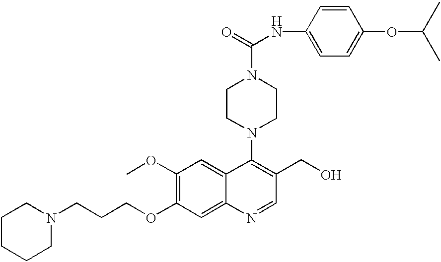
N1(CCCOC2=C(OC)C=C3C(=C2)N=CC(CO)=C3N2CCN(C(NC3=CC=C(OC(C)C)C=C3)=O)CC2)CCCCC1
